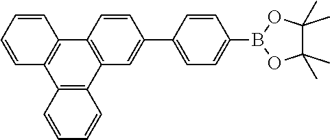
C1=CC2=C(C=C1)C1=C(C3=C2C=CC(C2=CC=C(B4OC(C)(C)C(C)(C)O4)C=C2)=C3)C=CC=C1
